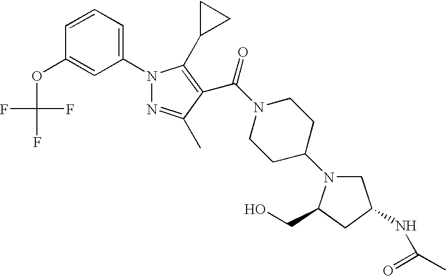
C1=CC=C(N2N=C(C)C(C(N3CCC(N4CC(NC(=O)C)CC4CO)CC3)=O)=C2C2CC2)C=C1OC(F)(F)F
